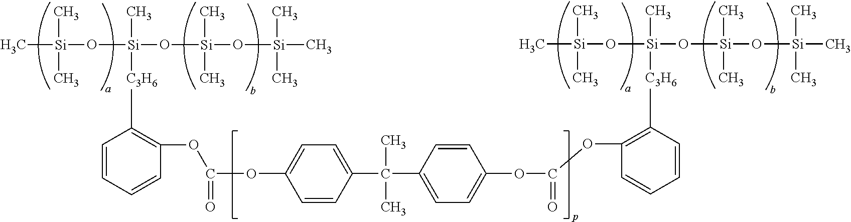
C[Si](O[Si](C)([C3H6]C1=C(OC(OC2=CC=C(C(C3=CC=C(OC(=O)OC4=C([C3H6][Si](O[Si](C)(C)C)(C)O[Si](C)(C)O[Si](C)(C)C)C=CC=C4)C=C3)(C)C)C=C2)=O)C=CC=C1)O[Si](C)(C)O[Si](C)(C)C)(C)C
